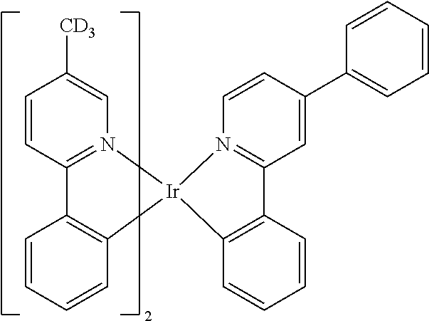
C1=CC2=N(C=C1[CD3])[Ir]1(C3=C2C=CC=C3)C2=C(C=CC=C2)C2=N1C=CC(C1=CC=CC=C1)=C2
